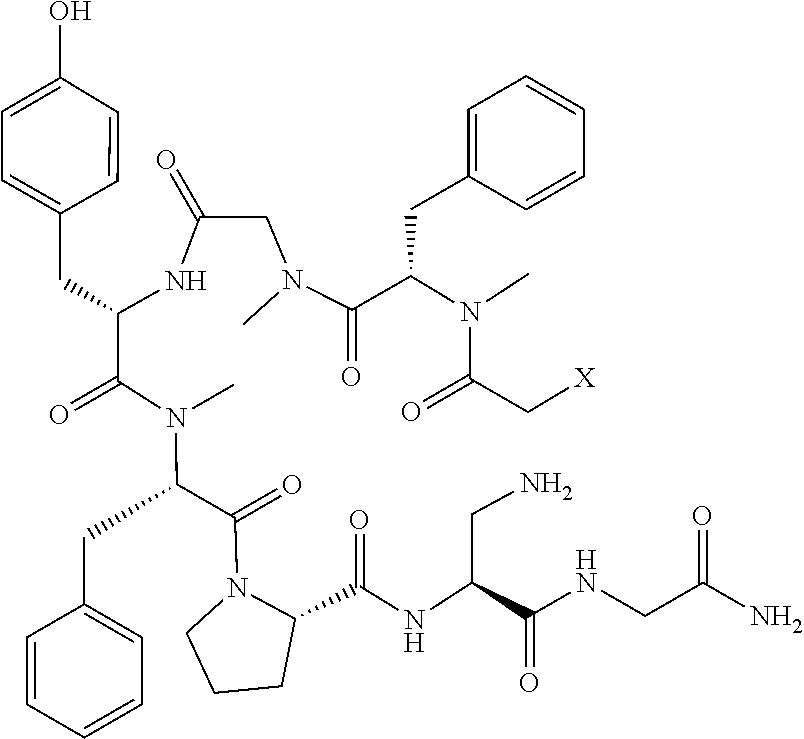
C1(CC(N(C)C(C(NC(=O)CN(C)C(C(N(C(=O)C[X])C)CC2=CC=CC=C2)=O)CC2=CC=C(O)C=C2)=O)C(=O)N2C(C(NC(C(NCC(=O)N)=O)CN)=O)CCC2)=CC=CC=C1
